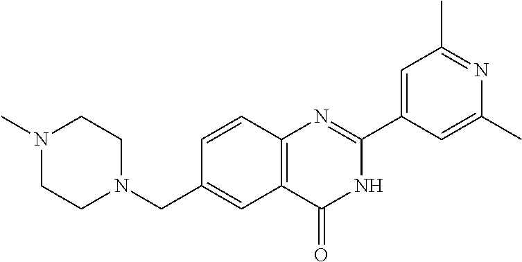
N1(CC2=CC3=C(C=C2)N=C(C2=CC(C)=NC(C)=C2)NC3=O)CCN(C)CC1
